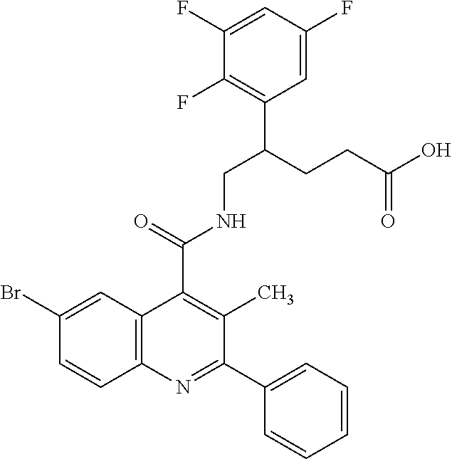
C12=C(N=C(C3=CC=CC=C3)C(C)=C1C(=O)NCC(CCC(O)=O)C1=C(F)C(F)=CC(F)=C1)C=CC(Br)=C2
